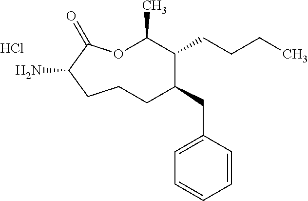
O1C(C)C(CCCC)C(CC2=CC=CC=C2)CCCC(N)C1=O.Cl
